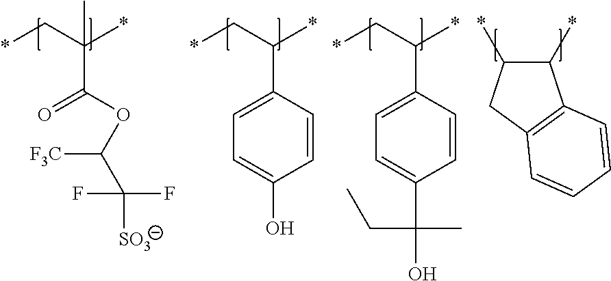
*CC(*)(C(OC(C([SO3])(F)F)[F3C])=O)C.*CC(*)C1=CC=C(O)C=C1.*CC(*)C1=CC=C(C(O)(C)CC)C=C1.C1(*)C(*)CC2=C1C=CC=C2
